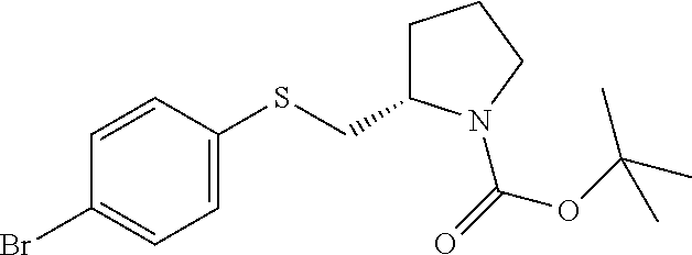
C1=C(SCC2CCCN2C(OC(C)(C)C)=O)C=CC(Br)=C1
